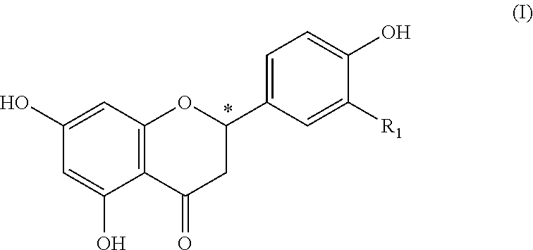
C12=C(C=C(O)C=C1O)OC(C1=CC=C(O)C([R1])=C1)CC2=O
